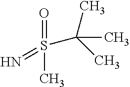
O=S(C)(=N)C(C)(C)C
